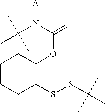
C1(OC(N([A])C(C)(C)C)=O)CCCCC1SSC(C)(C)C
